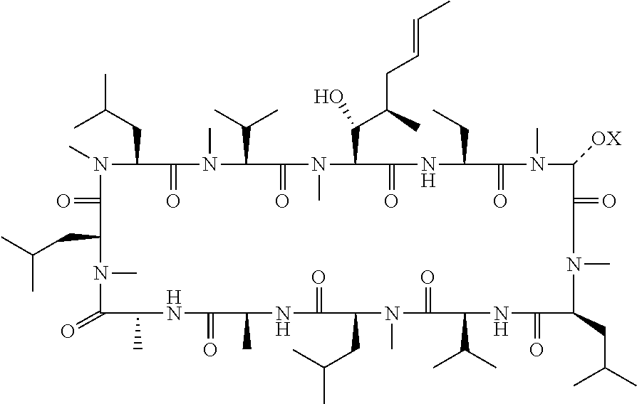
CC(C)CC1C(=O)N(C)C(CC(C)C)C(=O)N(C)C(C(C)C)C(=O)N(C)C(C(C(CC=CC)C)O)C(=O)NC(CC)C(=O)N(C)C([OX])C(=O)N(C)C(CC(C)C)C(=O)NC(C(C)C)C(=O)N(C)C(CC(C)C)C(=O)NC(C)C(=O)NC(C)C(=O)N1C
